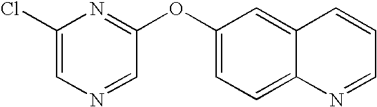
C1(Cl)=CN=CC(OC2=CC=C3C(=C2)C=CC=N3)=N1
